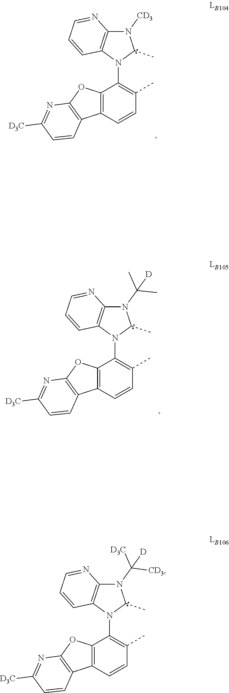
N1([CD3])C2=C(N(C3=C(C)C=CC4=C3OC3=C4C=CC([D3C])=N3)C1C)C=CC=N2.N1(C(C)(C)[D])C2=C(N(C3=C(C)C=CC4=C3OC3=C4C=CC([D3C])=N3)C1C)C=CC=N2.N1(C([D3C])([CD3])[D])C2=C(N(C3=C(C)C=CC4=C3OC3=C4C=CC([D3C])=N3)C1C)C=CC=N2
